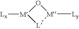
O1[M]([Lx])[L][M]1[Ly]
